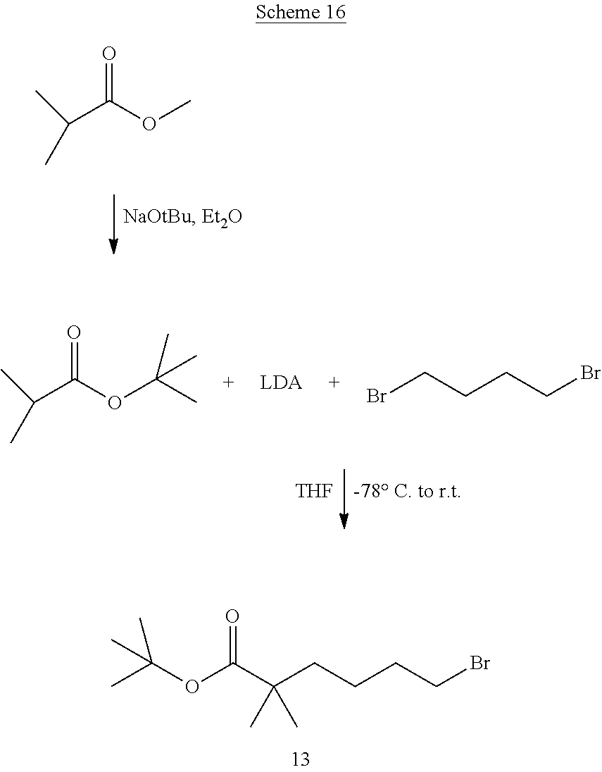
C(CCCBr)C(C)(C(OC(C)(C)C)=O)C.[THF].BrCCCCBr.C(C(OC(C)(C)C)=O)(C)C.C(C(OC)=O)(C)C
